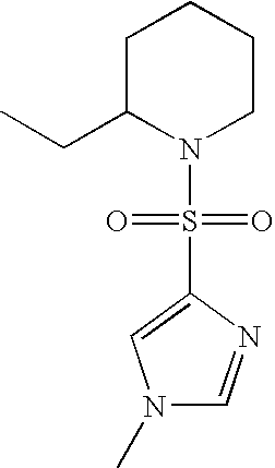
C1C(CC)N(S(=O)(=O)C2=CN(C)C=N2)CCC1
